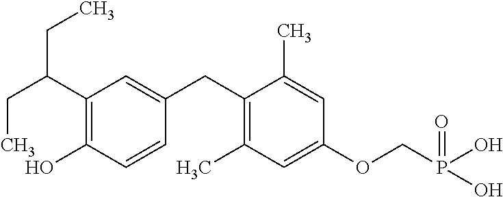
C1=C(CC2=C(C)C=C(OCP(O)(=O)O)C=C2C)C=CC(O)=C1C(CC)CC
